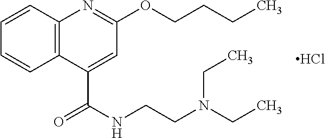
C1=C(C(NCCN(CC)CC)=O)C2=C(N=C1OCCCC)C=CC=C2.Cl
